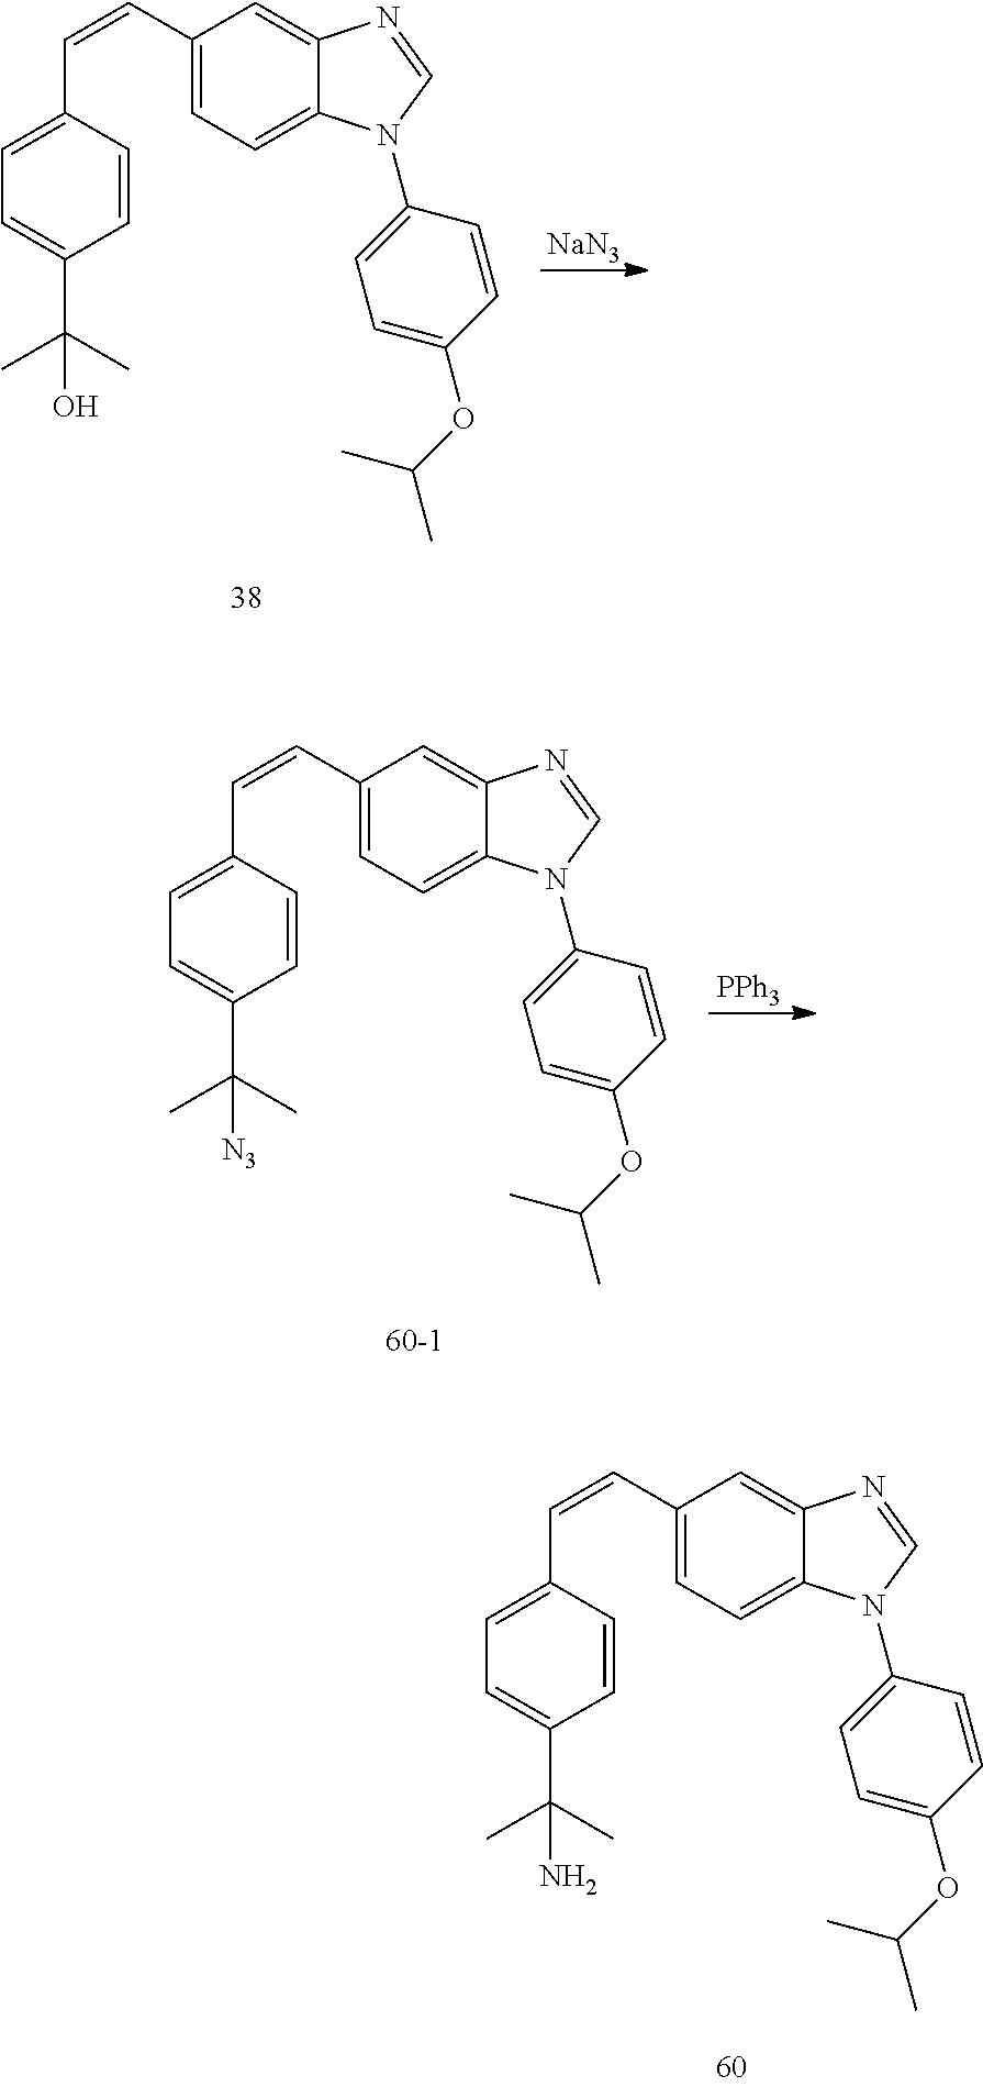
C1(C=CC2=CC=C(C(C)(C)[N3])C=C2)=CC=C2C(=C1)N=CN2C1=CC=C(OC(C)C)C=C1.[PPh3].C1(C=CC2=CC=C(C(C)(C)O)C=C2)=CC=C2C(=C1)N=CN2C1=CC=C(OC(C)C)C=C1.[NaN3].C1(C=CC2=CC=C(C(C)(C)N)C=C2)=CC=C2C(=C1)N=CN2C1=CC=C(OC(C)C)C=C1
